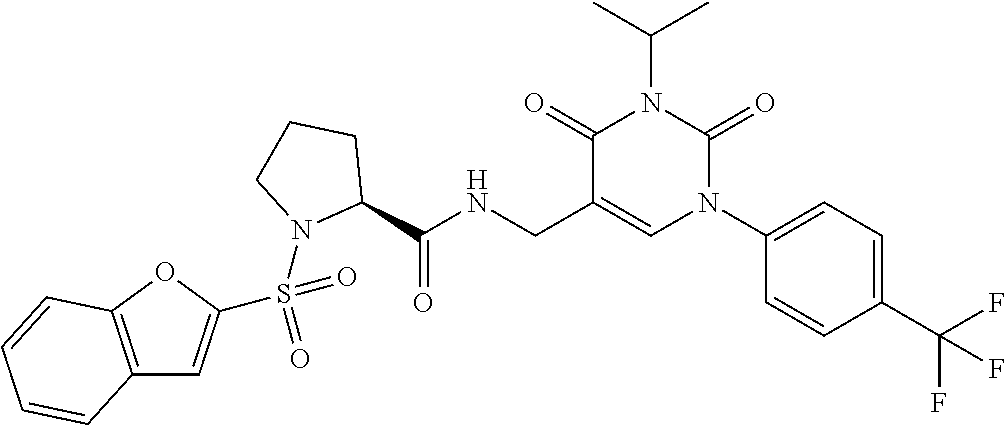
C1(C(NCC2=CN(C3=CC=C(C(F)(F)F)C=C3)C(=O)N(C(C)C)C2=O)=O)CCCN1S(=O)(=O)C1=CC2=C(O1)C=CC=C2
